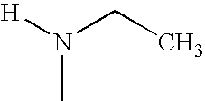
CN([H])CC
